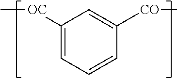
C1([OC]C)=CC=CC([CO]C)=C1
